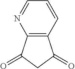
C12=C(C(=O)CC1=O)C=CC=N2
